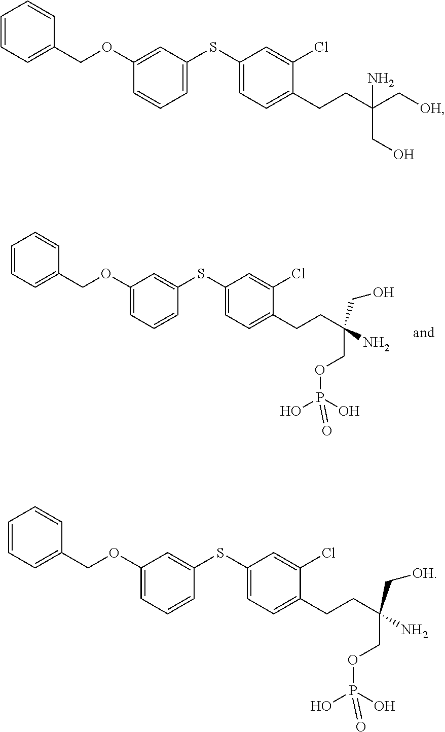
C1=CC=C(COC2=CC=CC(SC3=CC=C(CCC(N)(CO)COP(O)(O)=O)C(Cl)=C3)=C2)C=C1.C1=CC=C(COC2=CC(SC3=CC=C(CCC(C[OH])(N)CO)C(Cl)=C3)=CC=C2)C=C1.C1=CC=C(COC2=CC=CC(SC3=CC=C(CCC(N)(C[OH])COP(O)(O)=O)C(Cl)=C3)=C2)C=C1
